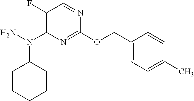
C1(COC2=NC(N(N)C3CCCCC3)=C(F)C=N2)=CC=C(C)C=C1
